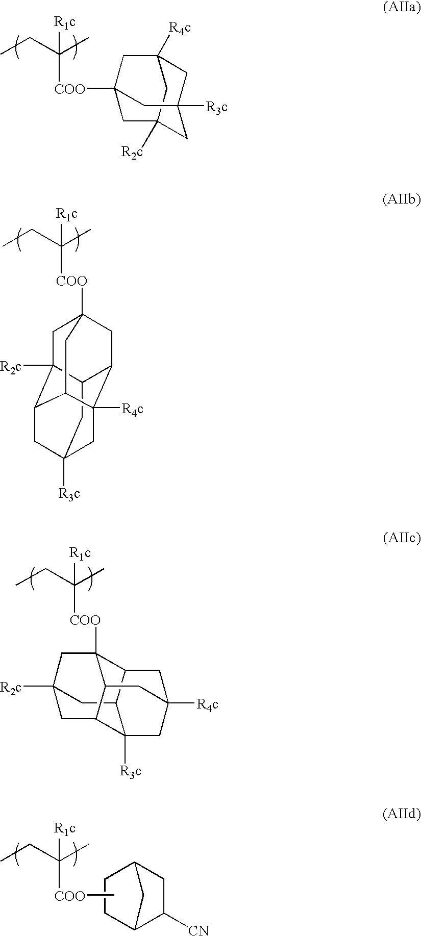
CCC(C)([COO]C)[R1c].C1CC2C([CN])CC1C2.CCC(C)([COO]C12CC3([R4c])CC([R3c])(CC([R2c])(C3)C1)C2)[R1c].C12CC3([R3c])CC4C1([R2c])CC1([COO]C(CC)(C)[R1c])CC2C([R4c])(C4C1)C3.C12CC3([R2c])CC4([COO]C(CC)(C)[R1c])C1CC1([R4c])CC2([R3c])C(C4C1)C3
